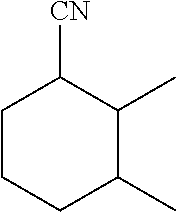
C1CCC(C)C(C)C1[CN]
